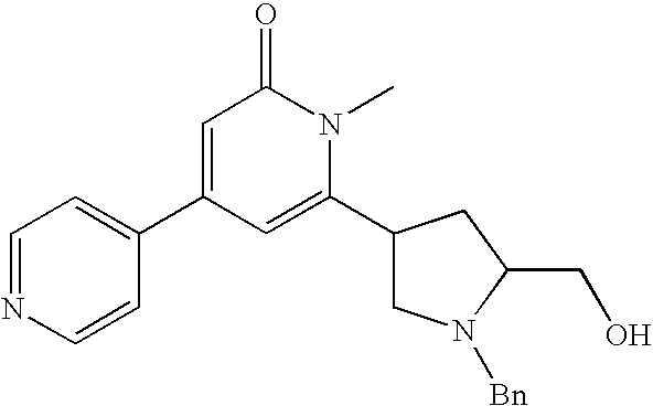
C1=NC=CC(C2=CC(=O)N(C)C(C3CN([Bn])C(CO)C3)=C2)=C1
